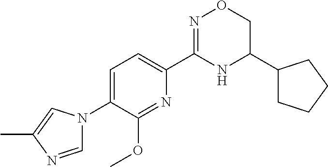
C1=C(N2C=NC(C)=C2)C(OC)=NC(C2=NOCC(C3CCCC3)N2)=C1
